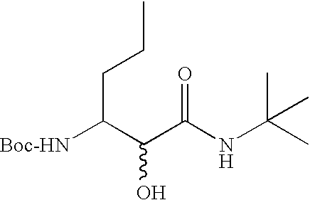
C(C(C(NC(C)(C)C)=O)O)(CCC)[Boc-HN]
